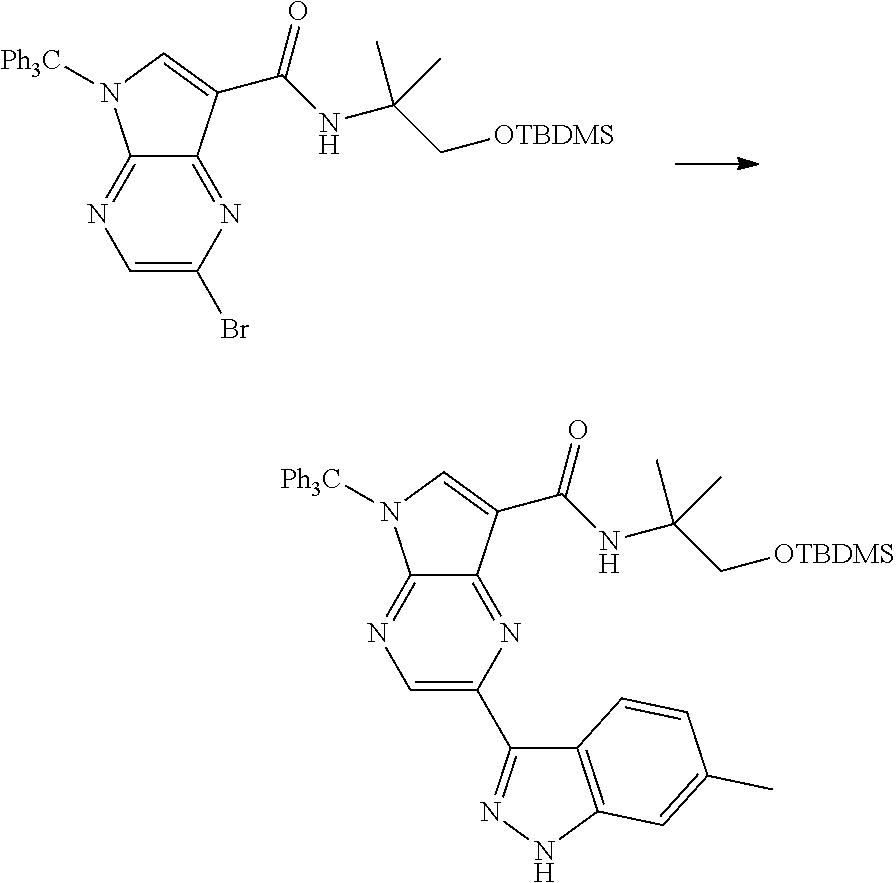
C1=C(Br)N=C2C(=N1)N([Ph3C])C=C2C(NC(C[OTBDMS])(C)C)=O.C1=C(C2=NNC3=C2C=CC(C)=C3)N=C2C(=N1)N([Ph3C])C=C2C(NC(C[OTBDMS])(C)C)=O
